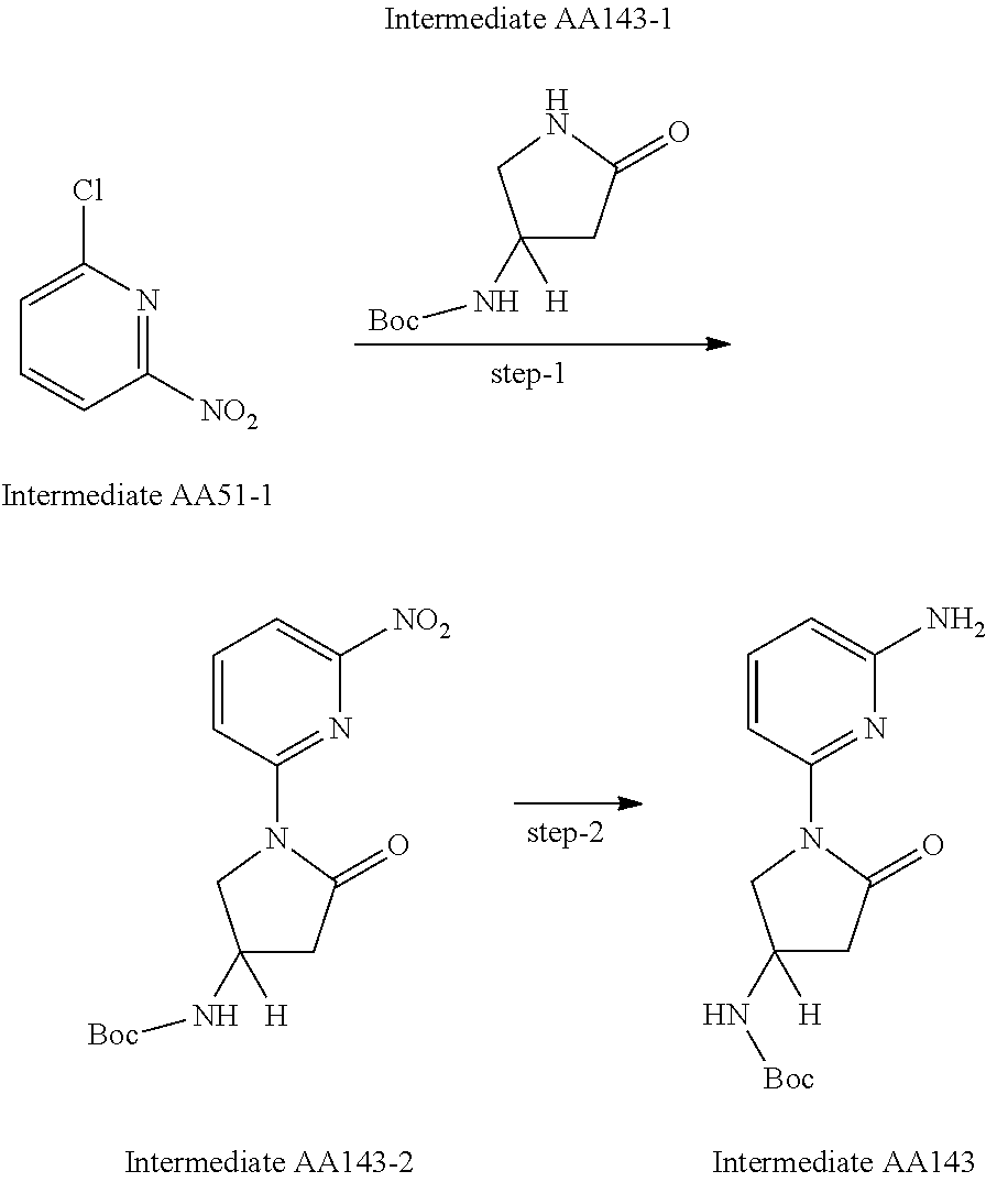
C1([NO2])=NC(Cl)=CC=C1.N1CC([H])(N[Boc])CC1=O.C1=CC(N2CC([H])(N[Boc])CC2=O)=NC(N)=C1.C1=CC(N2CC([H])(N[Boc])CC2=O)=NC([NO2])=C1
